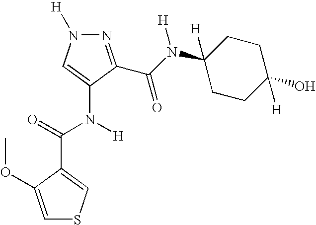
C(N(C1=CN([H])N=C1C(N(C1([H])CCC(O)([H])CC1)[H])=O)[H])(C1=CSC=C1OC)=O
